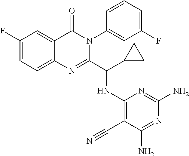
C1(F)=CC=C2C(=C1)C(=O)N(C1=CC(F)=CC=C1)C(C(C1CC1)NC1=C(C#N)C(N)=NC(N)=N1)=N2
